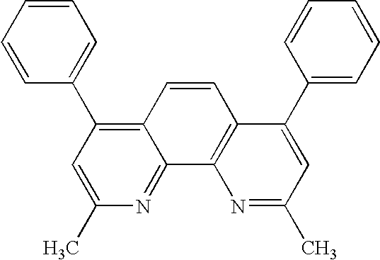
C1=C(C)N=C2C(=C1C1=CC=CC=C1)C=CC1=C2N=C(C)C=C1C1=CC=CC=C1
